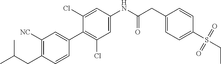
C1(CC(C)C)=C([NC])C=C(C2=C(Cl)C=C(NC(CC3=CC=C(S(CC)(=O)=O)C=C3)=O)C=C2Cl)C=C1
